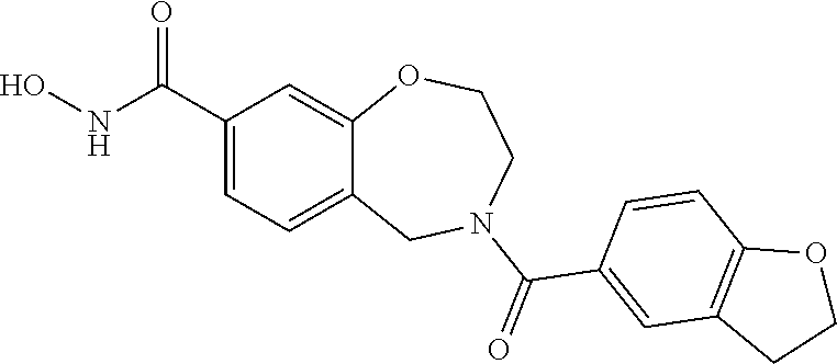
C1(C(NO)=O)=CC=C2C(=C1)OCCN(C(=O)C1=CC3=C(C=C1)OCC3)C2
